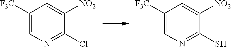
C1([F3C])=CN=C(Cl)C([NO2])=C1.C1([F3C])=CN=C(S)C([NO2])=C1
